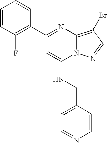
C1=NC=CC(CNC2=CC(C3=C(F)C=CC=C3)=NC3=C(Br)C=NN23)=C1
